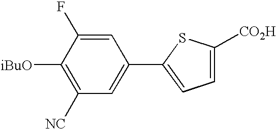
C1([iBuO])=C([NC])C=C(C2=CC=C([CO2H])S2)C=C1F
